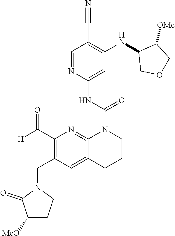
C1(C#N)=C(NC2COCC2[OMe])C=C(NC(=O)N2CCCC3=CC(CN4C(=O)C([MeO])CC4)=C(C([H])=O)N=C23)N=C1
